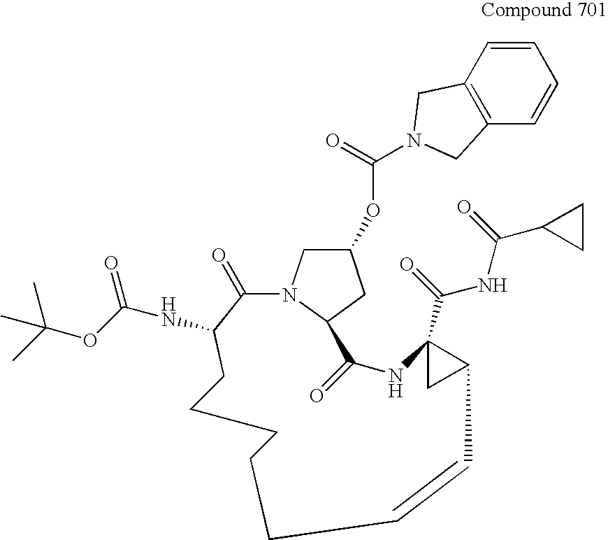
C12=C(C=CC=C1)CN(C(=O)OC1CN3C(C1)C(=O)NC1(C(=O)NC(=O)C4CC4)CC1C=CCCCCCC(NC(=O)OC(C)(C)C)C3=O)C2
